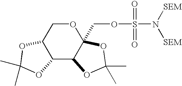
C12C(C3C(COS(N([SEM])[SEM])(=O)=O)(OC1)OC(C)(C)O3)OC(C)(C)O2
